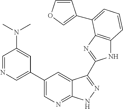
N1C2=C(N=C1C1=NNC3=NC=C(C4=CN=CC(N(C)C)=C4)C=C31)C(C1=COC=C1)=CC=C2
